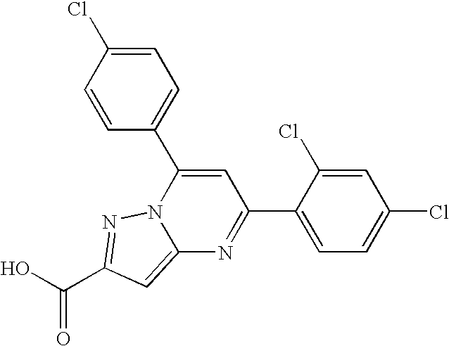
O=C(O)C1=NN2C(=C1)N=C(C1=CC=C(Cl)C=C1Cl)C=C2C1=CC=C(Cl)C=C1
